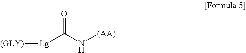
[(GLY)][Lg]C(N[(AA)])=O
